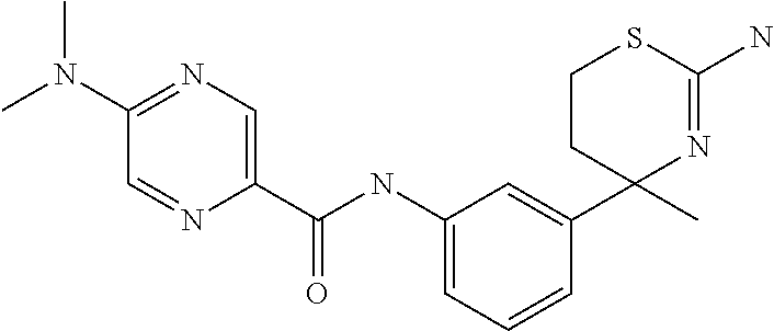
C1CC(C2=CC(NC(C3=CN=C(N(C)C)C=N3)=O)=CC=C2)(C)N=C(N)S1
